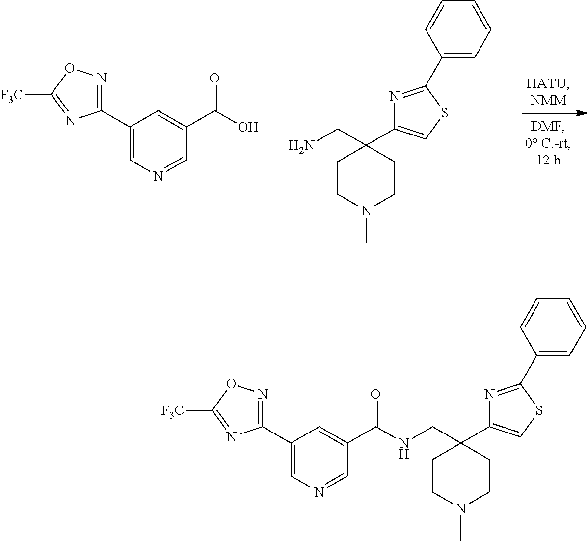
C1(C2=CN=CC(C(O)=O)=C2)=NOC([F3C])=N1.N1=C(C2=CC=CC=C2)SC=C1C1(CN)CCN(C)CC1.N1=C(C2=CC=CC=C2)SC=C1C1(CNC(C2=CC(C3=NOC([F3C])=N3)=CN=C2)=O)CCN(C)CC1
